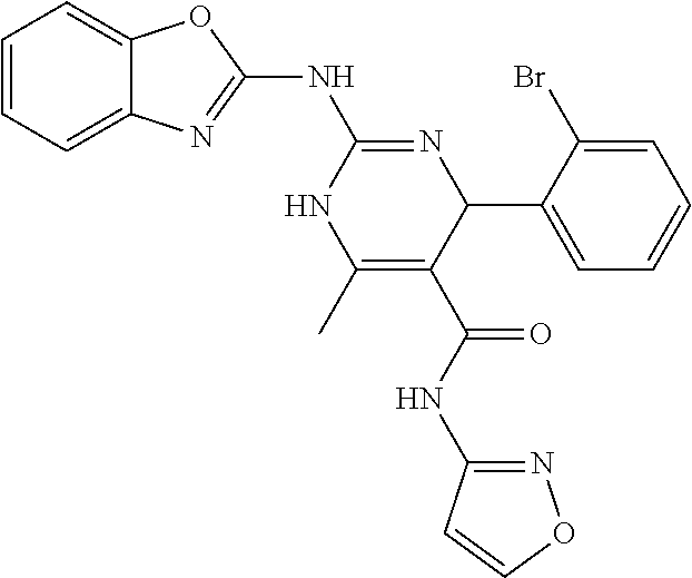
C1=CC=C2C(=C1)OC(NC1=NC(C3=CC=CC=C3Br)C(C(=O)NC3=NOC=C3)=C(C)N1)=N2
